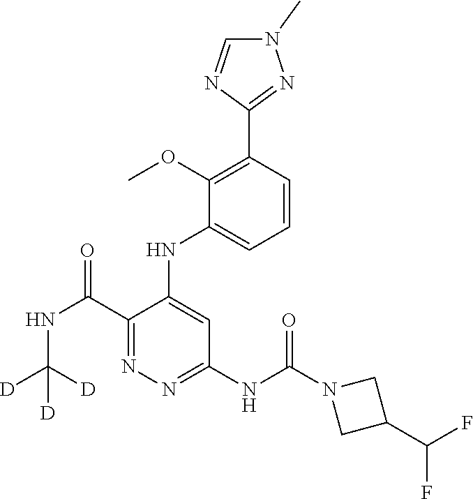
C1(C(NC([D])([D])[D])=O)=NN=C(NC(N2CC(C(F)F)C2)=O)C=C1NC1=CC=CC(C2=NN(C)C=N2)=C1OC
